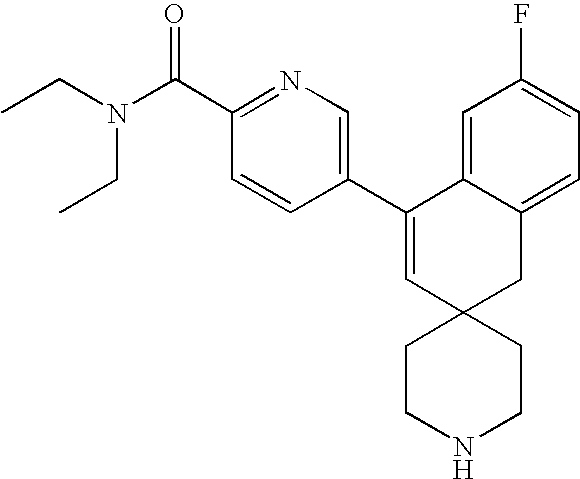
CCN(C(C1=NC=C(C2=CC3(CC4=CC=C(F)C=C24)CCNCC3)C=C1)=O)CC
